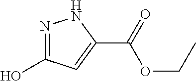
N1=C(O)C=C(C(OCC)=O)N1
